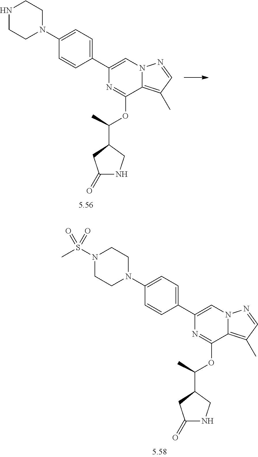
C1(C2=CN3C(=C(C)C=N3)C(OC(C3CC(=O)NC3)C)=N2)=CC=C(N2CCNCC2)C=C1.C1(C2=CN3C(=C(C)C=N3)C(OC(C3CC(=O)NC3)C)=N2)=CC=C(N2CCN(S(C)(=O)=O)CC2)C=C1
